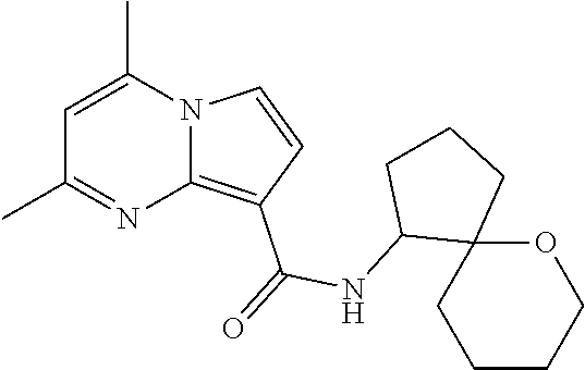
C1(C)=NC2=C(C(=O)NC3C4(CCC3)CCCCO4)C=CN2C(C)=C1
